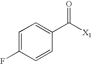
C1=C(F)C=CC(C([X1])=O)=C1
